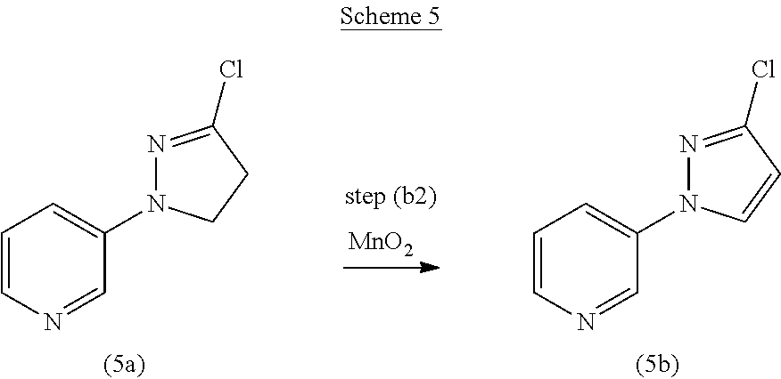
C1=CN=CC(N2N=C(Cl)CC2)=C1.C1=CN=CC(N2N=C(Cl)C=C2)=C1.[MnO2]
